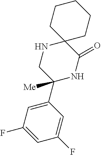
C1(F)=CC(C2([Me])NC(=O)C3(NC2)CCCCC3)=CC(F)=C1
